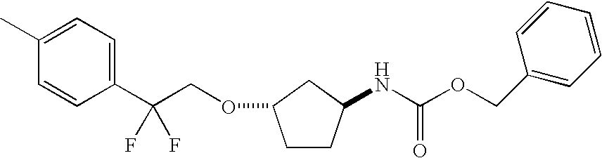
C1(C(COC2CCC(NC(OCC3=CC=CC=C3)=O)C2)(F)F)=CC=C(C)C=C1
